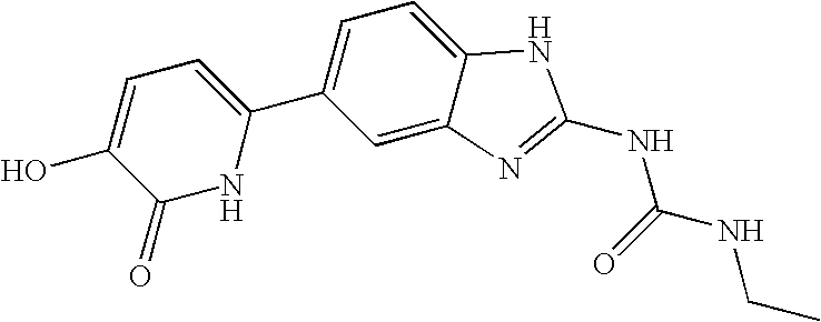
C1(C2=CC=C3C(=C2)N=C(NC(=O)NCC)N3)=CC=C(O)C(=O)N1
